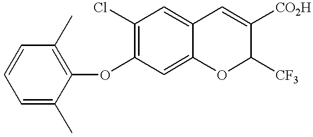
C1=C(C)C(OC2=C(Cl)C=C3C(=C2)OC([CF3])C([CO2H])=C3)=C(C)C=C1
